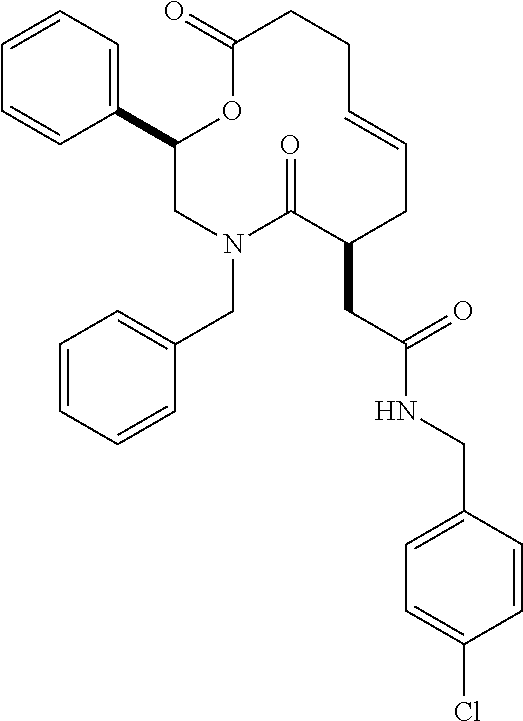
C1(C2=CC=CC=C2)CN(CC2=CC=CC=C2)C(=O)C(CC(NCC2=CC=C(Cl)C=C2)=O)CC=CCCC(=O)O1
